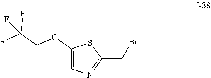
C1(OCC(F)(F)F)=CN=C(CBr)S1
